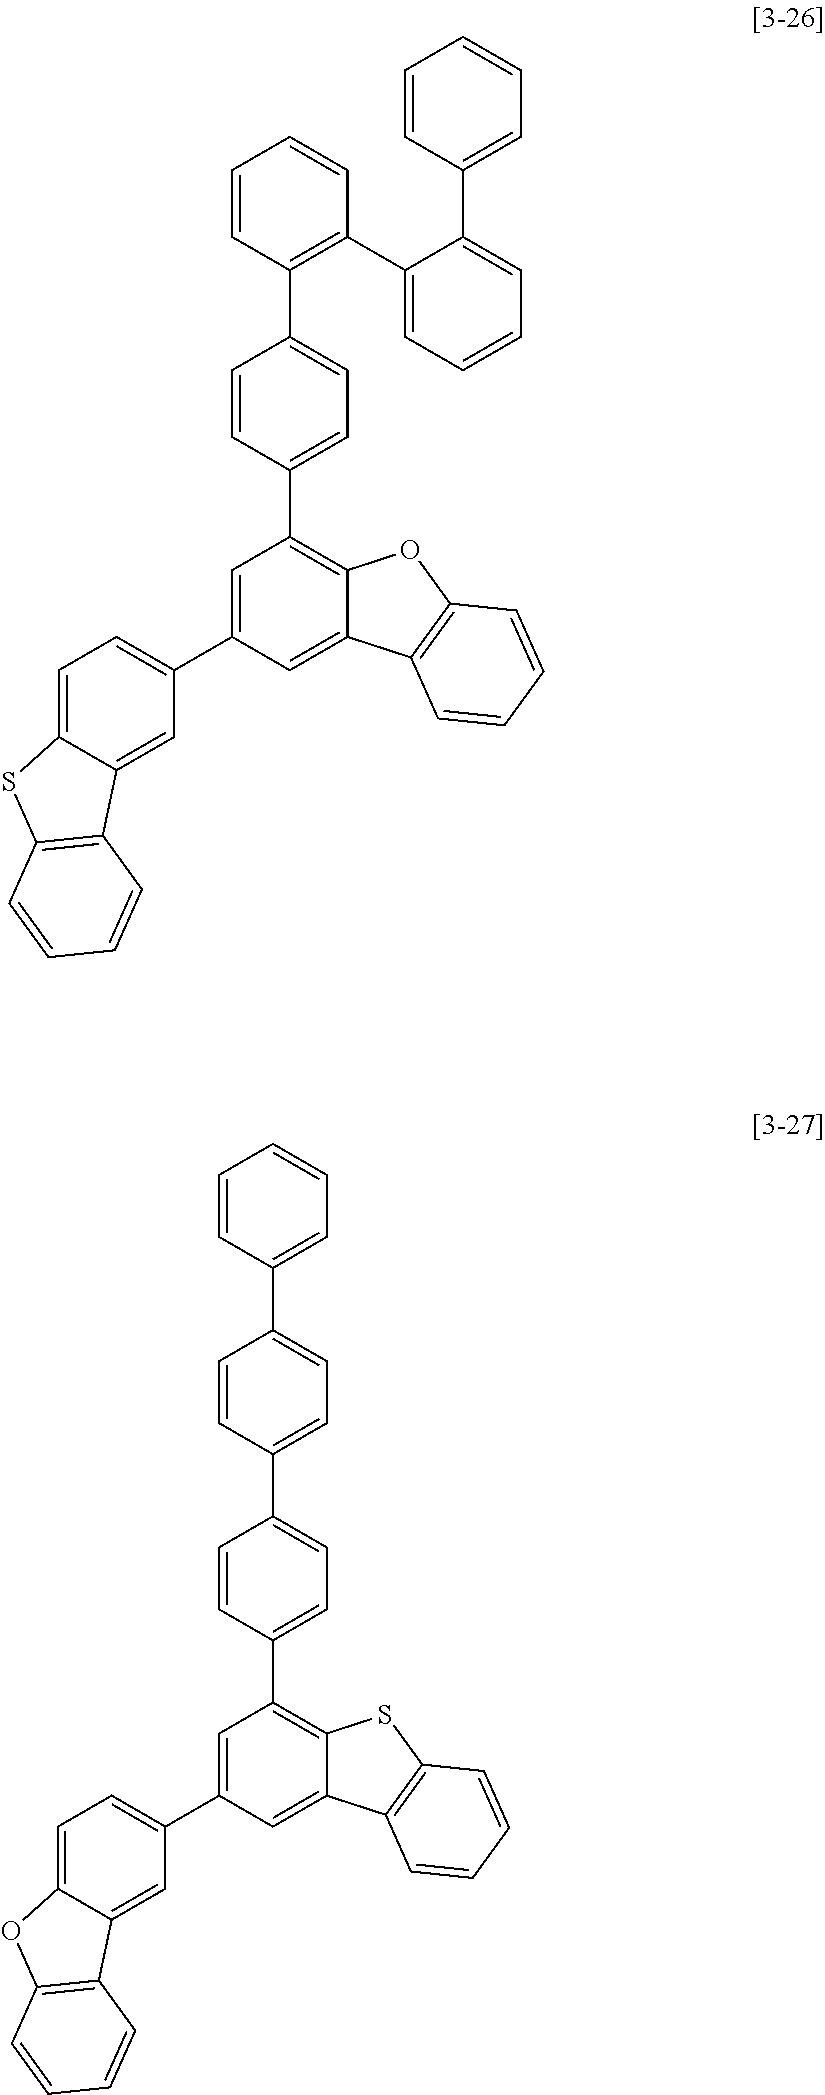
C1=C(C2=CC=C3C(=C2)C2=C(O3)C=CC=C2)C=C2C(=C1C1=CC=C(C3=CC=C(C4=CC=CC=C4)C=C3)C=C1)SC1=C2C=CC=C1.C1=C(C2=CC=C3C(=C2)C2=C(S3)C=CC=C2)C=C2C(=C1C1=CC=C(C3=C(C4=CC=CC=C4C4=CC=CC=C4)C=CC=C3)C=C1)OC1=C2C=CC=C1
